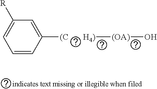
C1=CC([(C       H4)][(OA)]O)=CC([R])=C1
